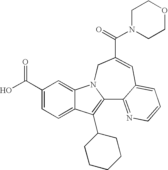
C12=CC=C(C(O)=O)C=C1N1C(=C2C2CCCCC2)C2=NC=CC=C2C=C(C(=O)N2CCOCC2)C1
